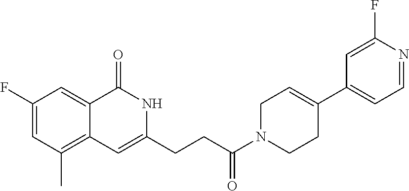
C1(F)=CC(C)=C2C(=C1)C(=O)NC(CCC(N1CC=C(C3=CC=NC(F)=C3)CC1)=O)=C2
